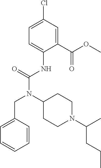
C1=C(Cl)C=C(C(OC)=O)C(NC(N(C2CCN(C(C)CCC)CC2)CC2=CC=CC=C2)=O)=C1
